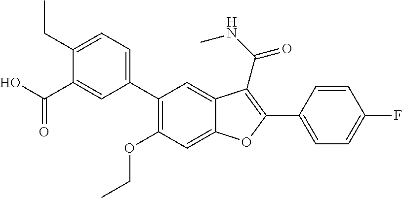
C12=CC(C3=CC=C(CC)C(C(O)=O)=C3)=C(OCC)C=C1OC(C1=CC=C(F)C=C1)=C2C(NC)=O
